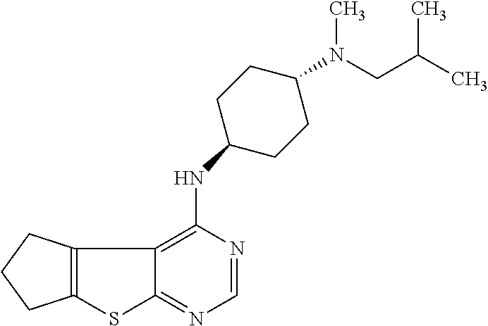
C12=C(CCC1)C1=C(NC3CCC(N(CC(C)C)C)CC3)N=CN=C1S2
